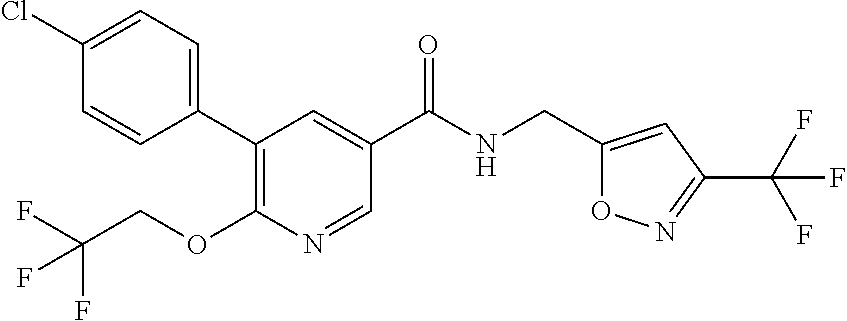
C1(C2=CC=C(Cl)C=C2)=C(OCC(F)(F)F)N=CC(C(NCC2=CC(C(F)(F)F)=NO2)=O)=C1
